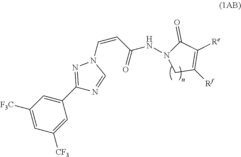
[F3C]C1=CC([CF3])=CC(C2=NN(C=CC(=O)NN3C(=O)C([Re])=C([Rf])C3)C=N2)=C1
